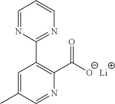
C1=NC(C2=C(C(O)=O)N=CC(C)=C2)=NC=C1.[Li]
